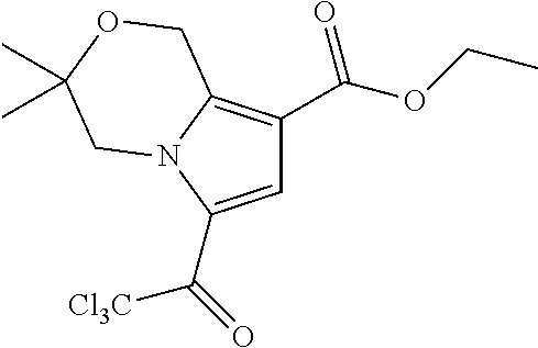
C1=C(C(=O)[Cl3C])N2C(=C1C(OCC)=O)COC(C)(C)C2
